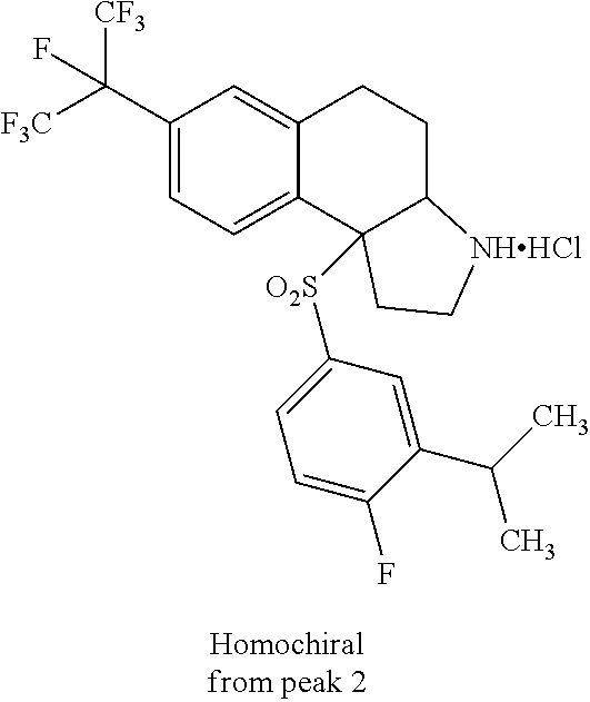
C1(C([F3C])([CF3])F)=CC=C2C(=C1)CCC1C2([O2S]C2=CC=C(F)C(C(C)C)=C2)CC[NHHCl]1
